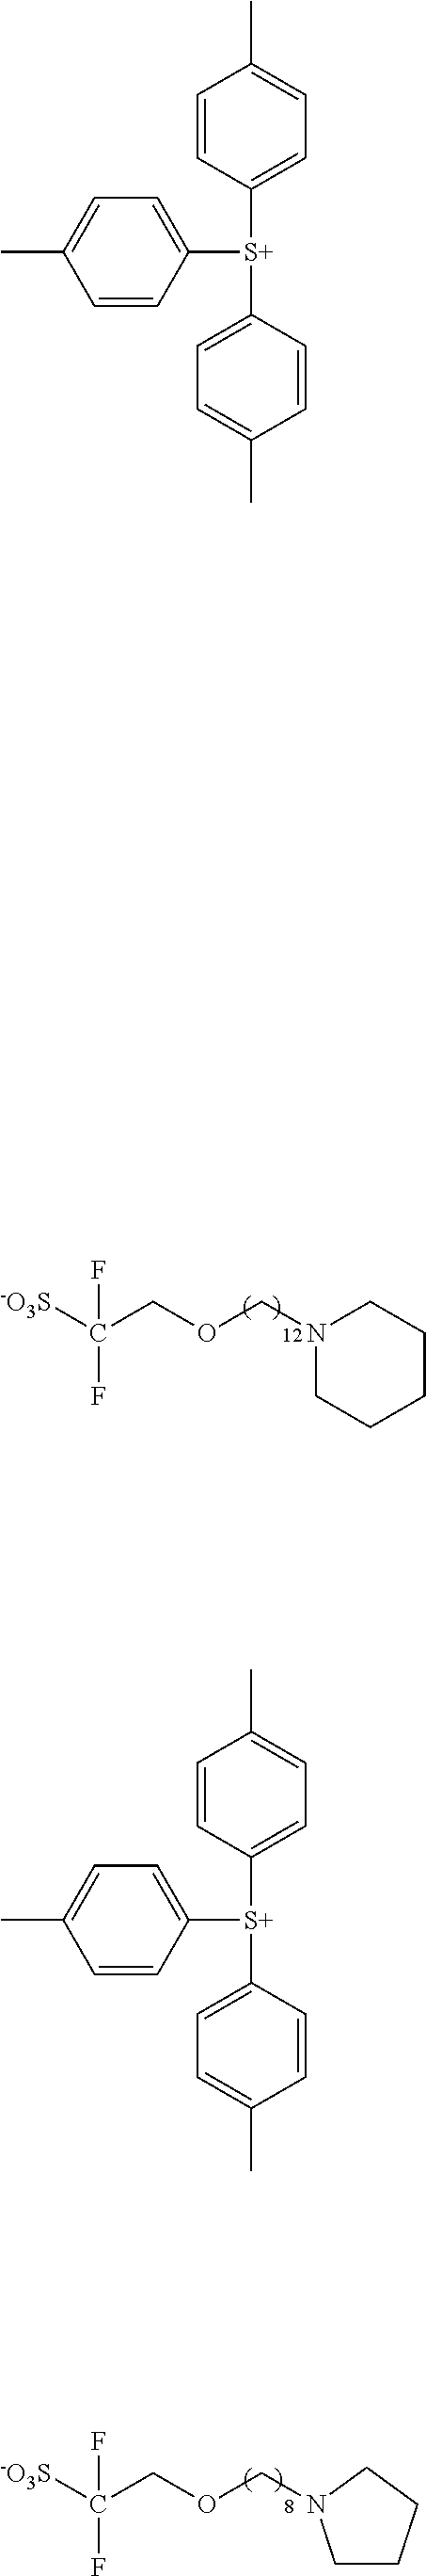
[-O3S]C(COCN1CCCCC1)(F)F.[-O3S]C(COCN1CCCC1)(F)F.C1=CC([S+](C2=CC=C(C)C=C2)C2=CC=C(C)C=C2)=CC=C1C.C1=CC([S+](C2=CC=C(C)C=C2)C2=CC=C(C)C=C2)=CC=C1C
